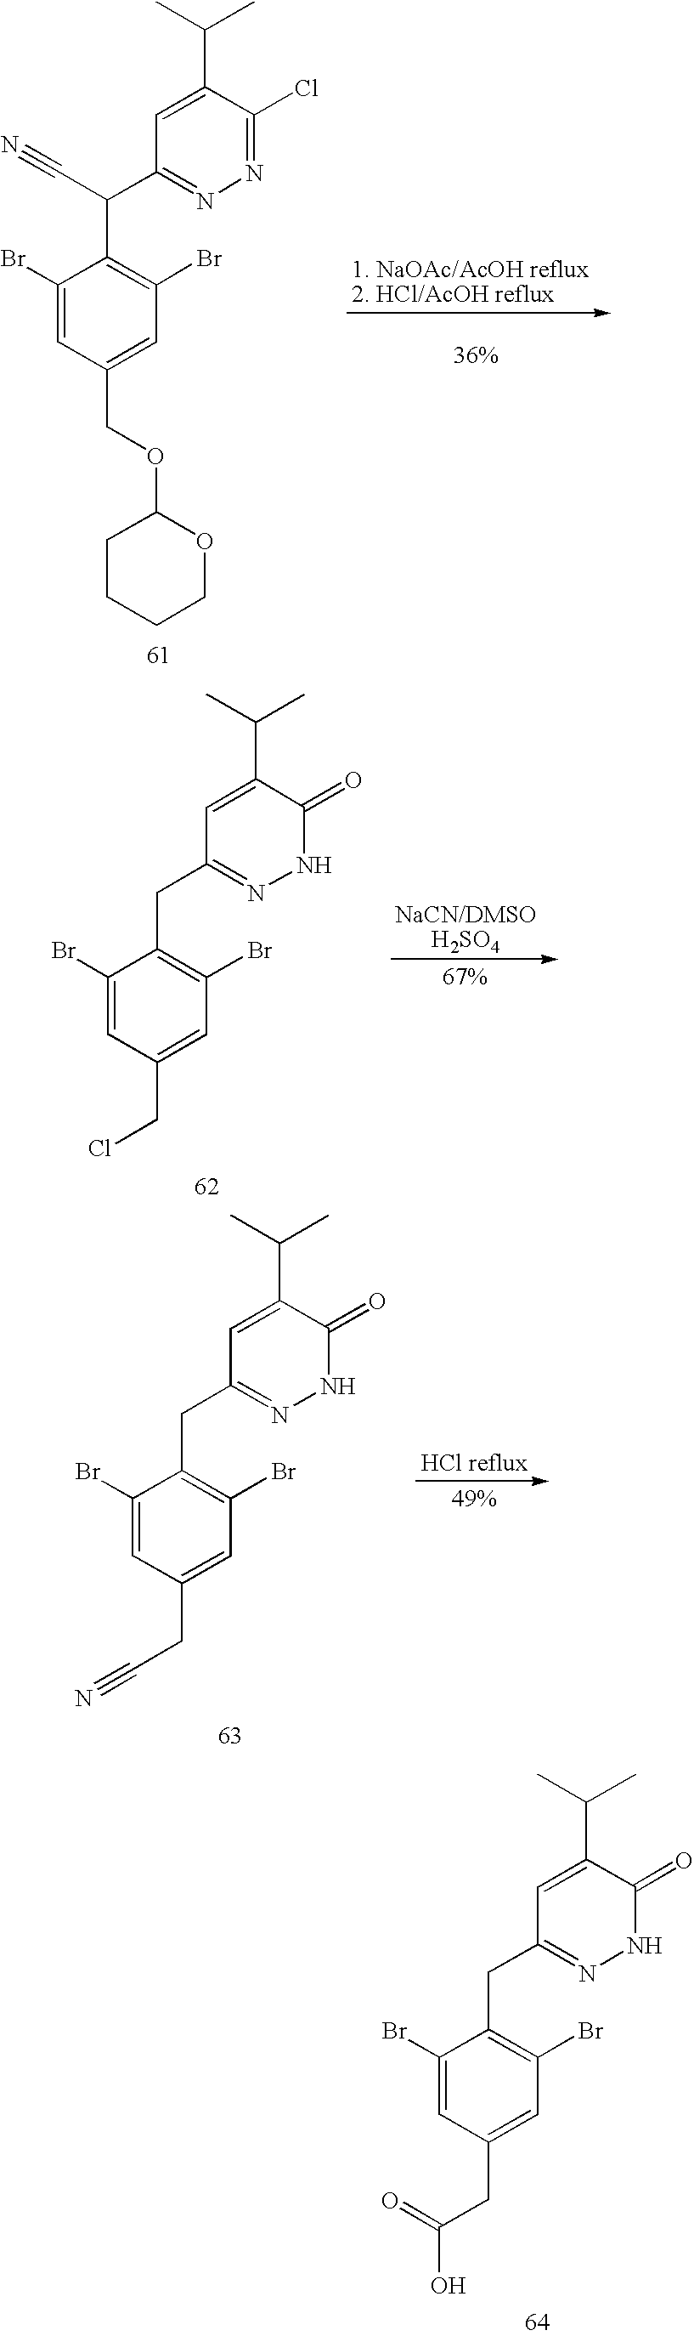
C1(Br)=CC(CCl)=CC(Br)=C1CC1=NNC(=O)C(C(C)C)=C1.C1(Br)=CC(CC(O)=O)=CC(Br)=C1CC1=NNC(=O)C(C(C)C)=C1.C1(Br)=CC(COC2CCCCO2)=CC(Br)=C1C(C1=NN=C(Cl)C(C(C)C)=C1)C#N.C1(Br)=CC(CC#N)=CC(Br)=C1CC1=NNC(=O)C(C(C)C)=C1
